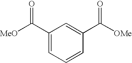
C1(C(=O)[MeO])=CC=CC(C(=O)[OMe])=C1
